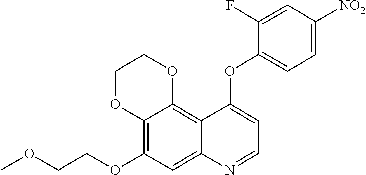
C12=C(OCCOC)C=C3C(=C1OCCO2)C(OC1=CC=C([NO2])C=C1F)=CC=N3
